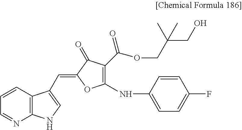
C1(=CC2=CNC3=C2C=CC=N3)OC(NC2=CC=C(F)C=C2)=C(C(OCC(CO)(C)C)=O)C1=O
